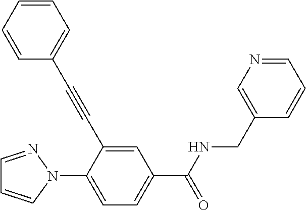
C1=CC=CC(C#CC2=CC(C(NCC3=CN=CC=C3)=O)=CC=C2N2N=CC=C2)=C1
